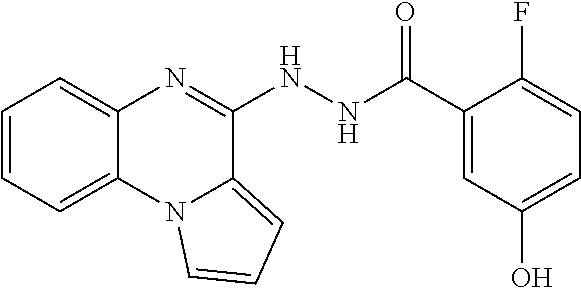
C1=CC=C2C(=C1)N=C(NNC(C1=CC(O)=CC=C1F)=O)C1=CC=CN21
